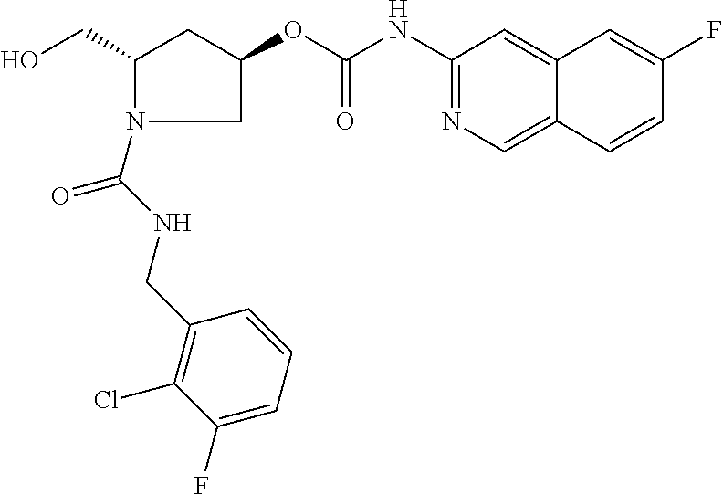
OCC1CC(OC(NC2=NC=C3C(=C2)C=C(F)C=C3)=O)CN1C(NCC1=C(Cl)C(F)=CC=C1)=O
